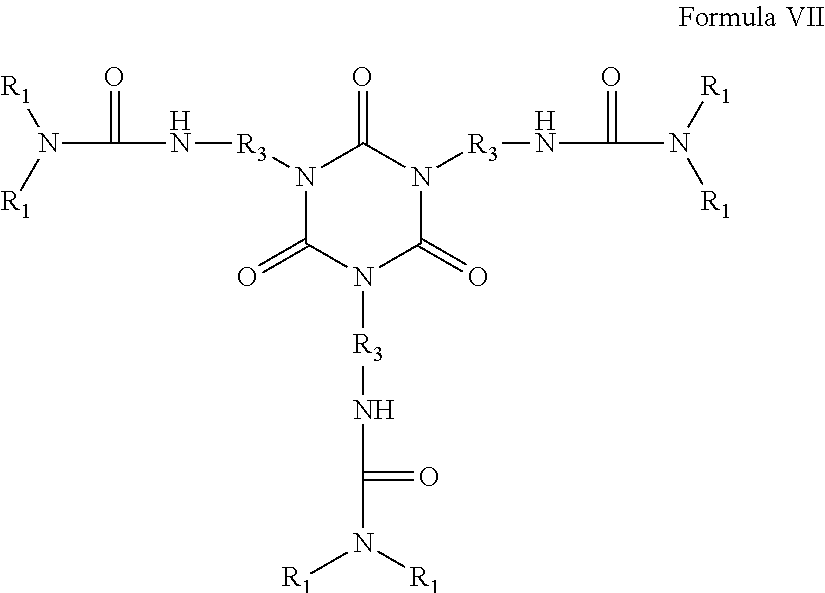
C(N([R1])[R1])(=O)N[R3]N1C(=O)N([R3]NC(N([R1])[R1])=O)C(=O)N([R3]NC(N([R1])[R1])=O)C1=O
